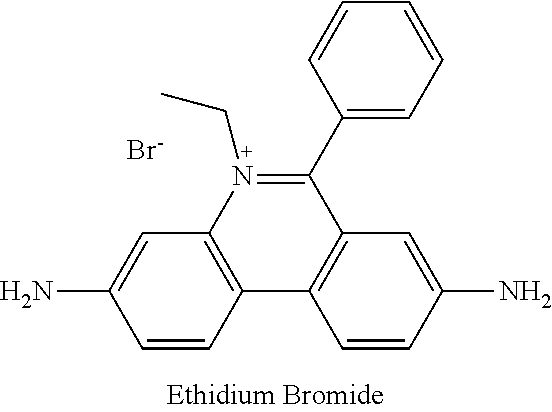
C12=C(C3=C(C(C4=CC=CC=C4)=N1CC)C=C(N)C=C3)C=CC(N)=C2.[Br-]
